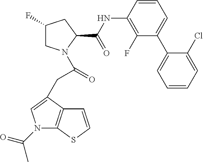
C1(F)CN(C(CC2=CN(C(C)=O)C3=C2C=CS3)=O)C(C(NC2=C(F)C(C3=CC=CC=C3Cl)=CC=C2)=O)C1
